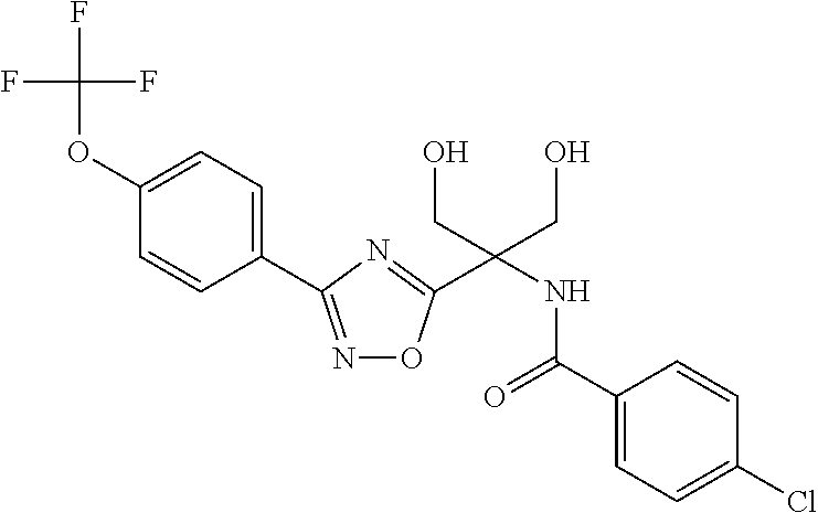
C1=C(OC(F)(F)F)C=CC(C2=NOC(C(NC(=O)C3=CC=C(Cl)C=C3)(CO)CO)=N2)=C1
